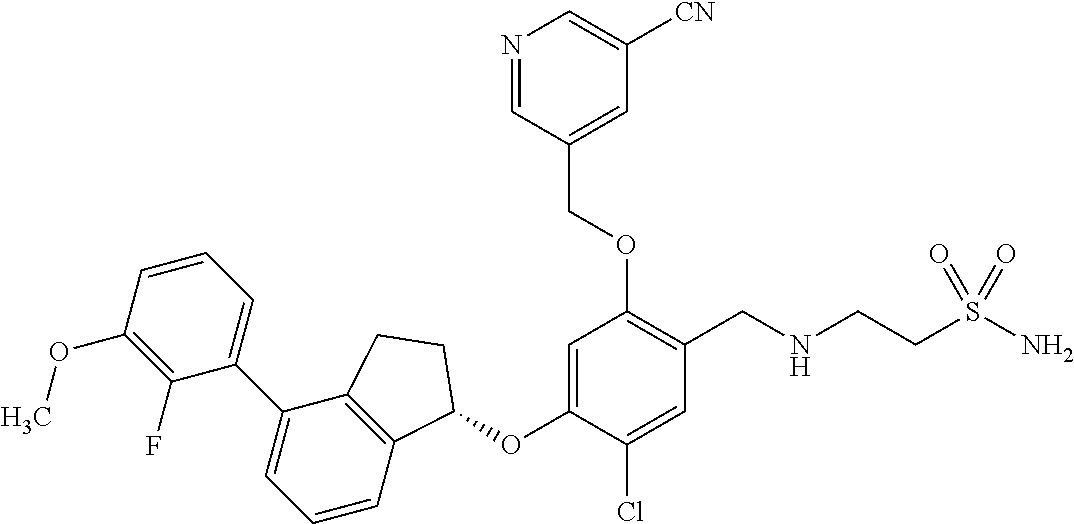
C1(F)=C(OC)C=CC=C1C1=CC=CC2=C1CCC2OC1=CC(OCC2=CC([CN])=CN=C2)=C(CNCCS(N)(=O)=O)C=C1Cl
